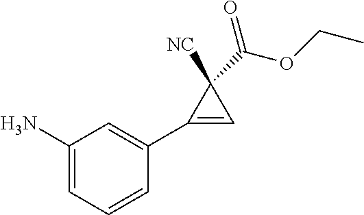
C1=C(N)C=C(C2=CC2([NC])C(=O)OCC)C=C1
